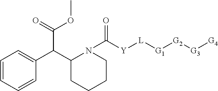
C1=CC=CC(C(C2CCCCN2C(=O)[Y][L][G1][G2][G3][G4])C(OC)=O)=C1
